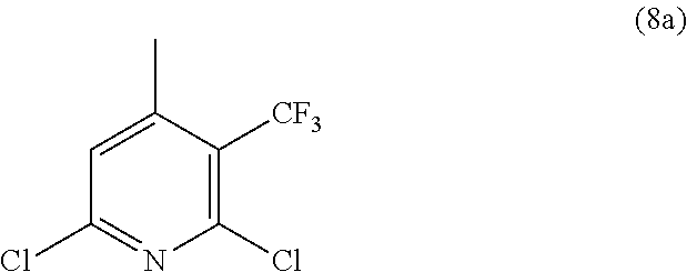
C1(Cl)=NC(Cl)=C([CF3])C(C)=C1
